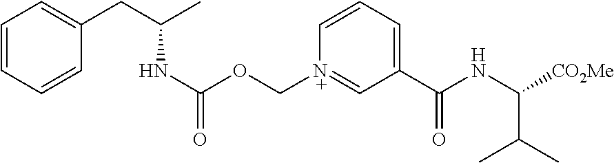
C1=CC=CC(CC(C)NC(OC[N+]2=CC(C(NC([CO2Me])C(C)C)=O)=CC=C2)=O)=C1
